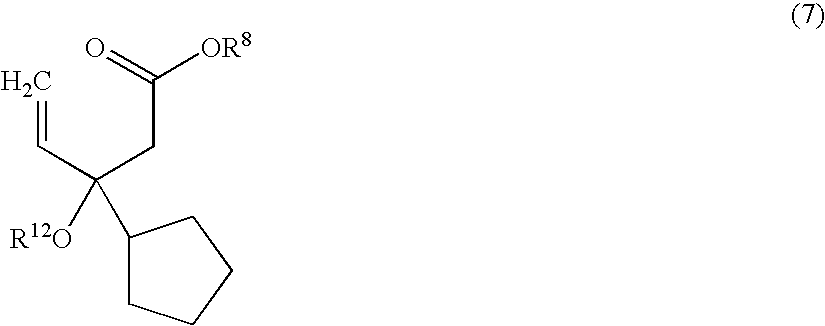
C=CC(CC(=O)[OR8])([R12O])C1CCCC1
